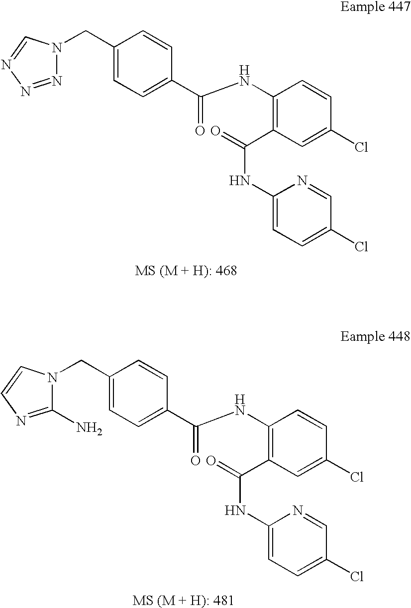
C(C1=CC=C(C(NC2=C(C(NC3=CC=C(Cl)C=N3)=O)C=C(Cl)C=C2)=O)C=C1)N1N=NN=C1.C(C1=CC=C(C(NC2=C(C(NC3=CC=C(Cl)C=N3)=O)C=C(Cl)C=C2)=O)C=C1)N1C(N)=NC=C1
